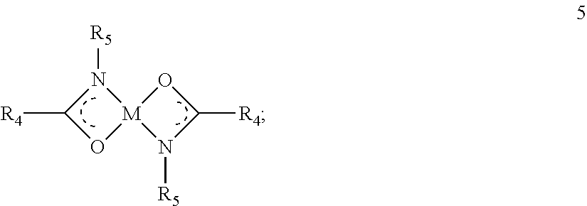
N1([R5])C([R4])O[M]12N([R5])C([R4])O2
